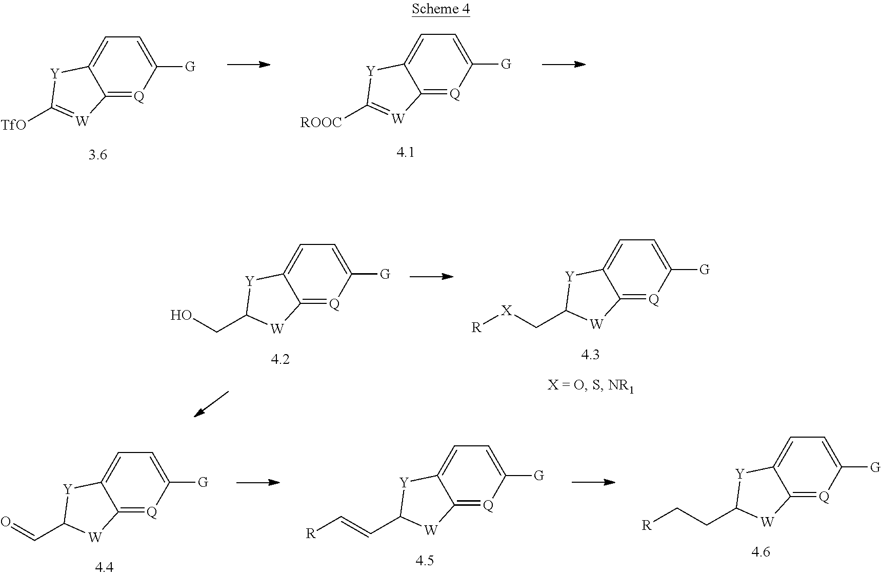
C12=[Q]C([G])=CC=C1[Y]C([ROOC])=[W]2.C12=[Q]C([G])=CC=C1[Y]C([TfO])=[W]2.C12=[Q]C([G])=CC=C1[Y]C(C[X][R])[W]2.C12=[Q]C([G])=CC=C1[Y]C(CO)[W]2.C12=[Q]C([G])=CC=C1[Y]C(C=O)[W]2.C12=[Q]C([G])=CC=C1[Y]C(C=C[R])[W]2.C12=[Q]C([G])=CC=C1[Y]C(CC[R])[W]2
